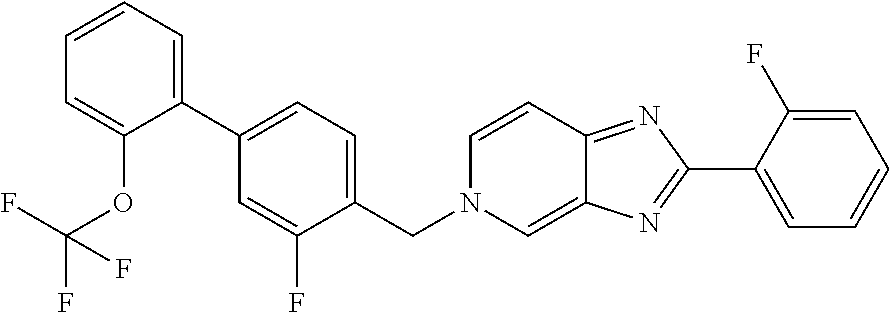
C1(C2=NC3=CN(CC4=CC=C(C5=CC=CC=C5OC(F)(F)F)C=C4F)C=CC3=N2)=CC=CC=C1F
